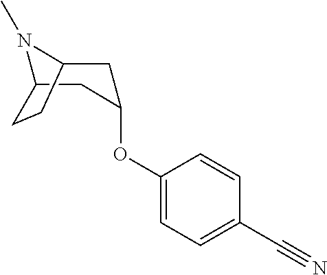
N1(C)C2CC(OC3=CC=C(C#N)C=C3)CC1CC2
